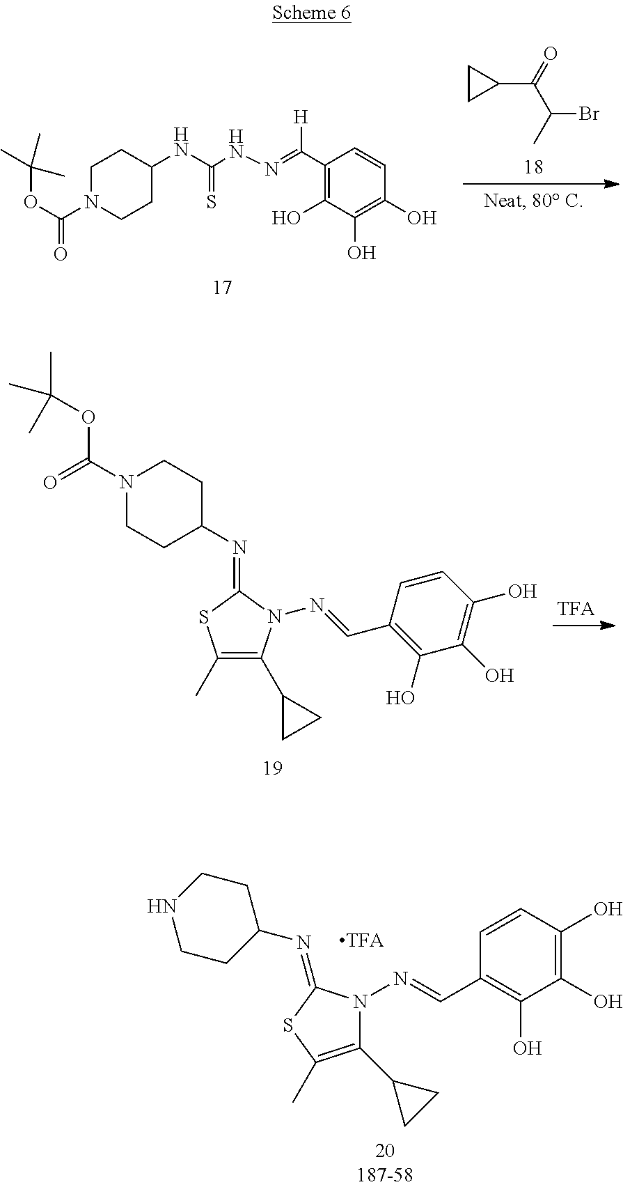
N1(C(OC(C)(C)C)=O)CCC(N=C2SC(C)=C(C3CC3)N2N=CC2=C(O)C(O)=C(O)C=C2)CC1.C1=CC(O)=C(O)C(O)=C1C=NN1C(C2CC2)=C(C)SC1=NC1CCNCC1.CC(C(C1CC1)=O)Br.C1N(C(OC(C)(C)C)=O)CCC(NC(=S)NN=C([H])C2=C(O)C(O)=C(O)C=C2)C1
